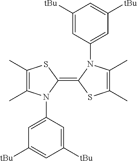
C1([tBu])=CC(N2C(C)=C(C)SC2=C2N(C3=CC([tBu])=CC([tBu])=C3)C(C)=C(C)S2)=CC([tBu])=C1
